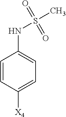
C1=CC([X4])=CC=C1NS(C)(=O)=O
